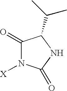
C1(=O)N([X])C(=O)NC1C(C)C
